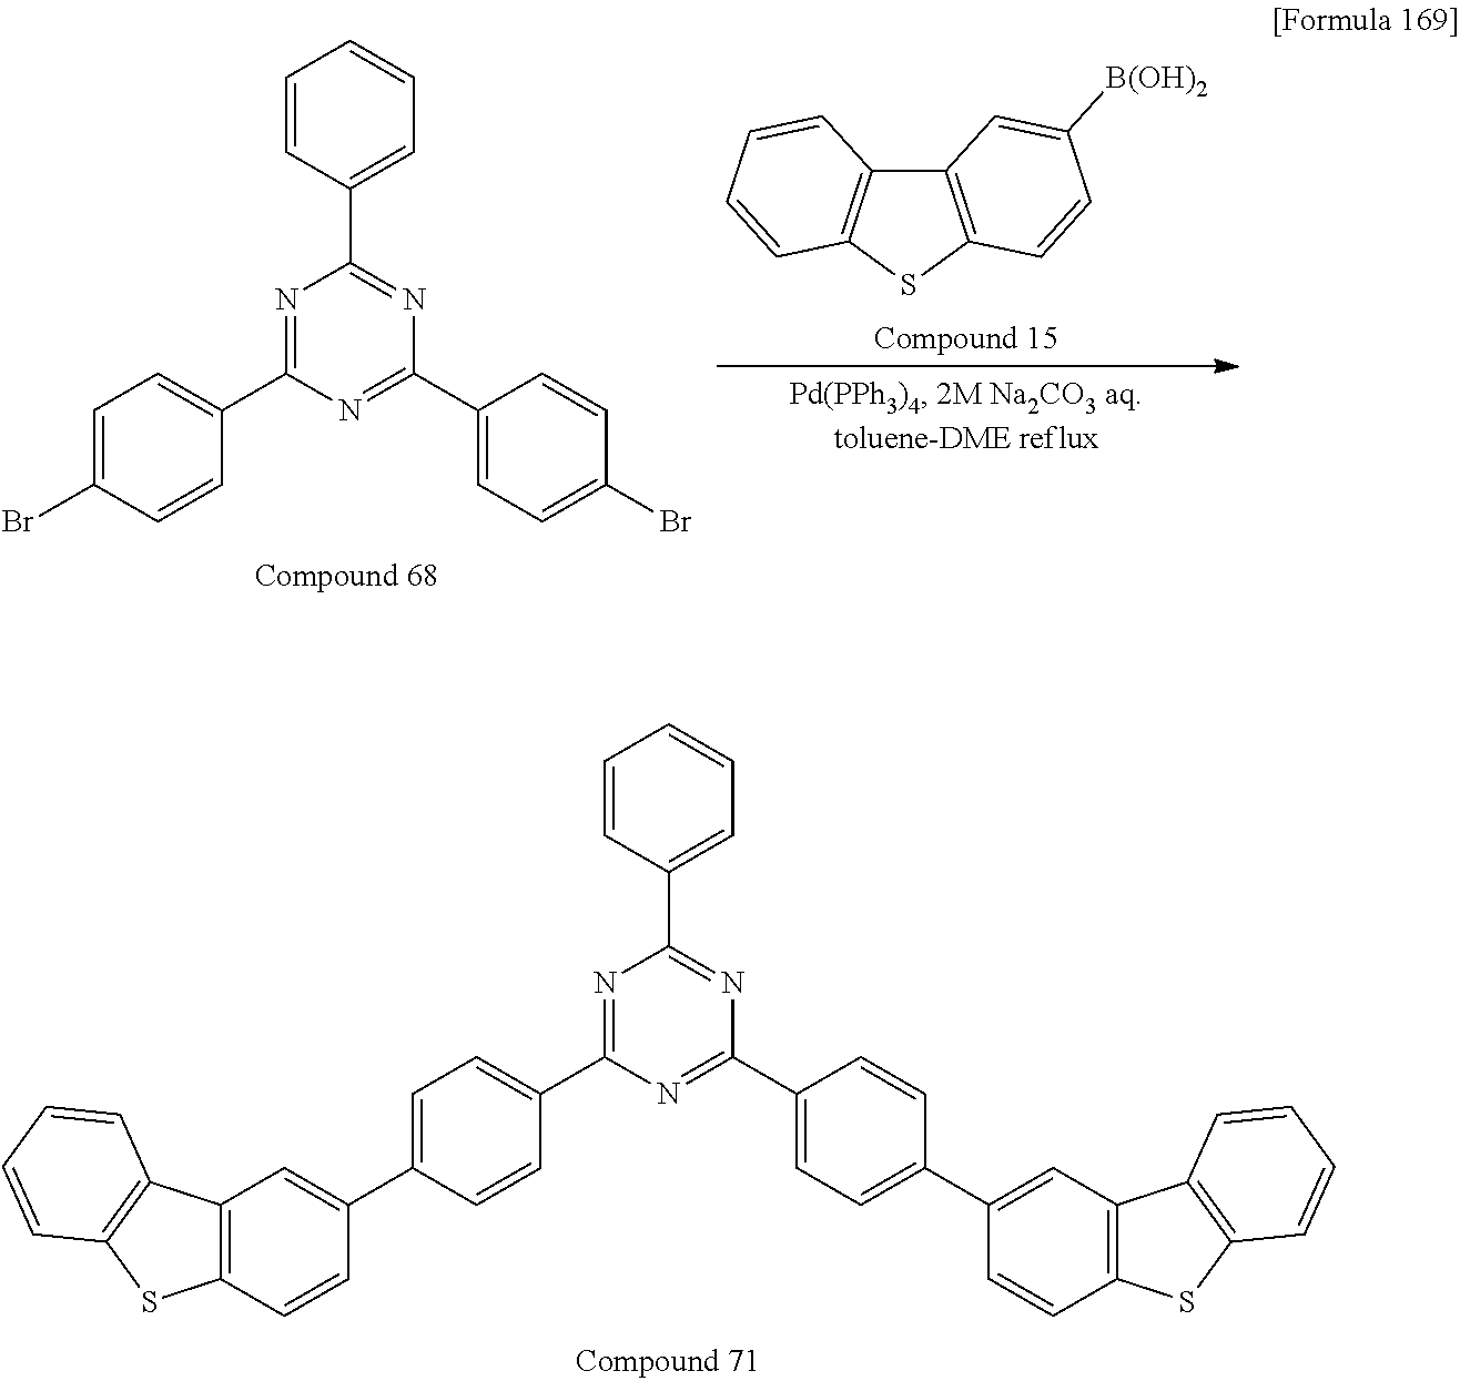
C1=CC(C2=NC(C3=CC=C(C4=CC5=C(C=C4)SC4=C5C=CC=C4)C=C3)=NC(C3=CC=C(C4=CC5=C(C=C4)SC4=C5C=CC=C4)C=C3)=N2)=CC=C1.C1=CC(C2=NC(C3=CC=C(Br)C=C3)=NC(C3=CC=C(Br)C=C3)=N2)=CC=C1.C12=C(SC3=C1C=CC=C3)C=CC([B(OH)2])=C2
